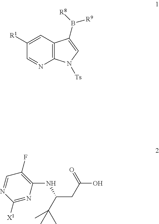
OC(=O)CC(C(C)(C)C)NC1=C(F)C=NC([X1])=N1.C12=C(C=C([R1])C=N1)C(B([R9])[R8])=CN2[Ts]
